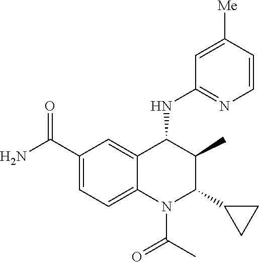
C1(C(N)=O)=CC=C2C(=C1)C(NC1=NC=CC([Me])=C1)C(C)C(C1CC1)N2C(C)=O
